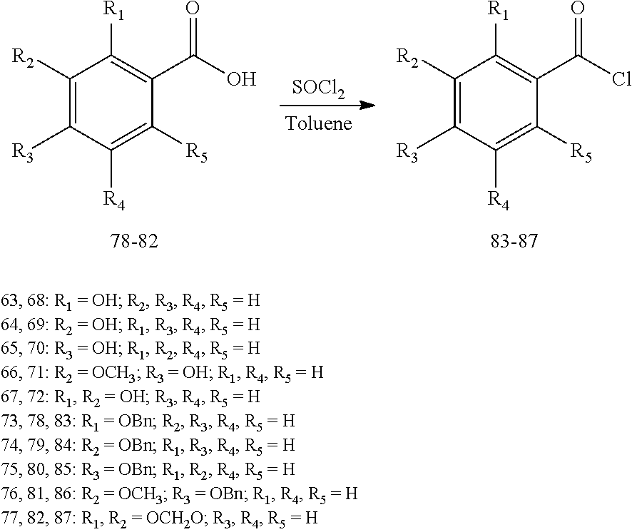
[SOCl2].C1([R2])=C([R3])C([R4])=C([R5])C(C(Cl)=O)=C1[R1].C1([R2])=C([R3])C([R4])=C([R5])C(C(O)=O)=C1[R1]
